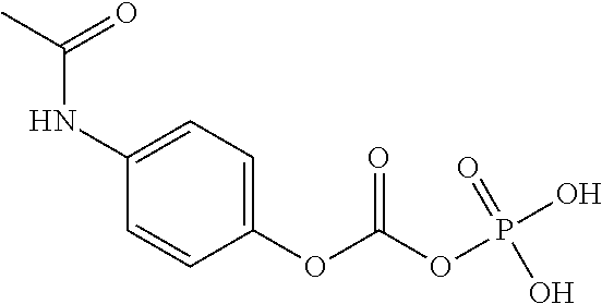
O=P(O)(O)OC(OC1=CC=C(NC(=O)C)C=C1)=O
